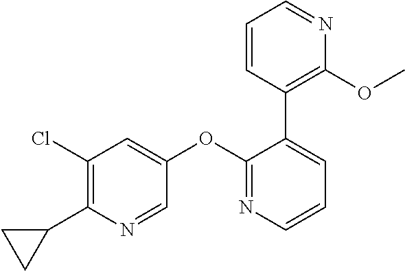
C1(Cl)=C(C2CC2)N=CC(OC2=NC=CC=C2C2=C(OC)N=CC=C2)=C1
